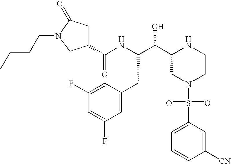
C1(C(NC(C(C2CN(S(=O)(=O)C3=CC=CC([CN])=C3)CCN2)O)CC2=CC(F)=CC(F)=C2)=O)CC(=O)N(CCCC)C1
